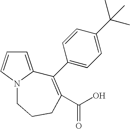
C1=C2N(C=C1)CCCC(C(O)=O)=C2C1=CC=C(C(C)(C)C)C=C1
